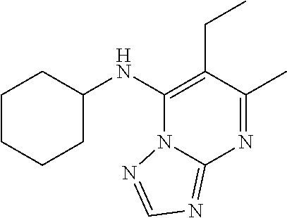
C1CCCC(NC2=C(CC)C(C)=NC3=NC=NN23)C1
